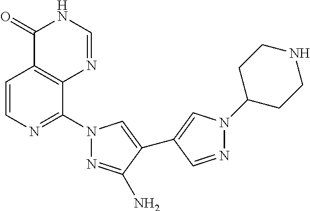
C1=CN=C(N2N=C(N)C(C3=CN(C4CCNCC4)N=C3)=C2)C2=C1C(=O)NC=N2
